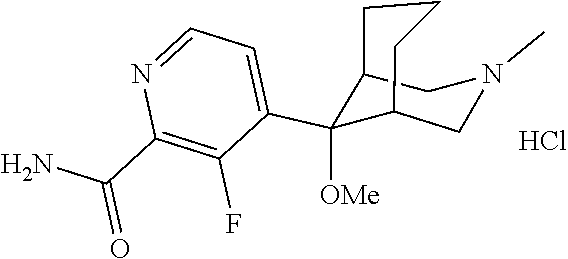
C1([OMe])(C2=CC=NC(C(N)=O)=C2F)C2CCCC1CN(C)C2.Cl
